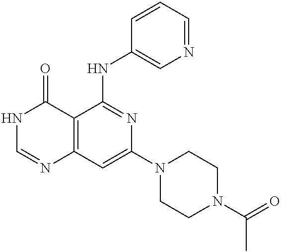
C12=C(C=C(N3CCN(C(=O)C)CC3)N=C1NC1=CN=CC=C1)N=CNC2=O
